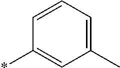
C1(C)=CC=CC(*)=C1
